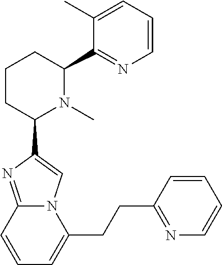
C1CC(C2=CN3C(=N2)C=CC=C3CCC2=NC=CC=C2)N(C)C(C2=NC=CC=C2C)C1
